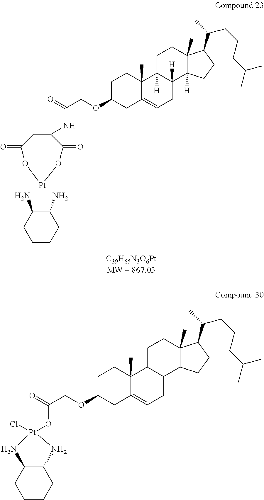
C1(N)C(N)CCCC1.C1C(OCC(NC2CC(=O)O[Pt]OC2=O)=O)CC2=CCC3([H])C([H])(C2(C)C1)CCC1(C)C3([H])CCC1C(C)CCCC(C)C.C1C(OCC(=O)O[Pt]2(Cl)NC3C(CCCC3)N2)CC2=CCC3C(C2(C)C1)CCC1(C)C3CCC1C(C)CCCC(C)C
